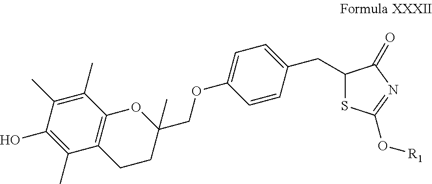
C1(C)=C(C)C(O)=C(C)C2=C1OC(COC1=CC=C(CC3SC(O[R1])=NC3=O)C=C1)(C)CC2
